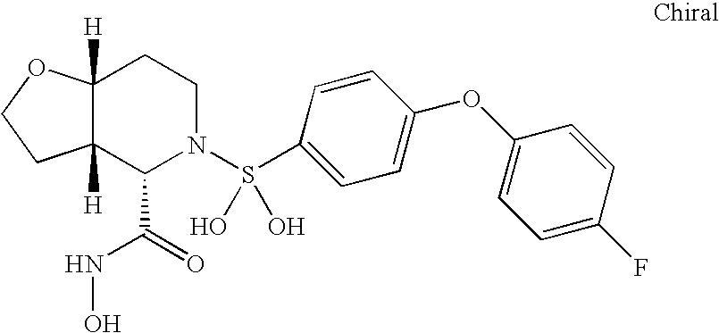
C12([H])C([H])(C(C(=O)NO)N(S(C3=CC=C(OC4=CC=C(F)C=C4)C=C3)(O)O)CC1)CCO2
